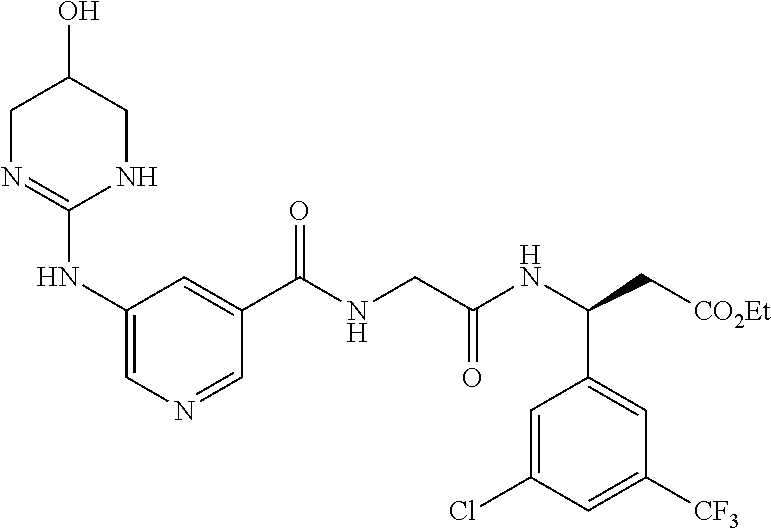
C1N=C(NC2=CN=CC(C(NCC(NC(C[CO2Et])C3=CC([CF3])=CC(Cl)=C3)=O)=O)=C2)NCC1O
